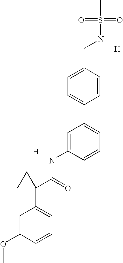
[H].C1=C(NC(C2(C3=CC=CC(OC)=C3)CC2)=O)C=CC=C1C1=CC=C(CNS(=O)(=O)C)C=C1.[H]
